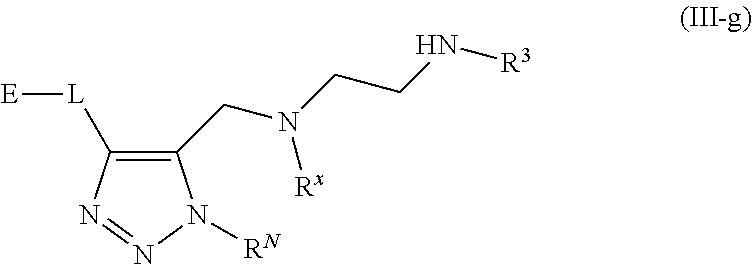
C1(CN(CCN[R3])[Rx])=C([L][E])N=NN1[RN]
